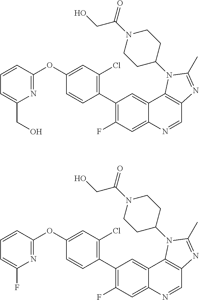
N1=C(OC2=CC(Cl)=C(C3=C(F)C=C4C(=C3)C3=C(C=N4)N=C(C)N3C3CCN(C(=O)CO)CC3)C=C2)C=CC=C1CO.N1=C(OC2=CC(Cl)=C(C3=C(F)C=C4C(=C3)C3=C(C=N4)N=C(C)N3C3CCN(C(=O)CO)CC3)C=C2)C=CC=C1F
